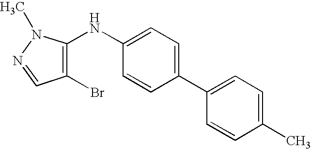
C1(C)=CC=C(C2=CC=C(NC3=C(Br)C=NN3C)C=C2)C=C1
